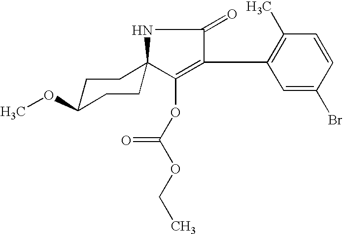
C1CC(OC)CCC12C(OC(=O)OCC)=C(C1=C(C)C=CC(Br)=C1)C(=O)N2
